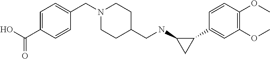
C1(OC)=C(OC)C=CC(C2C(NCC3CCN(CC4=CC=C(C(O)=O)C=C4)CC3)C2)=C1
